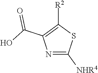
N1=C([NHR4])SC([R2])=C1C(O)=O
